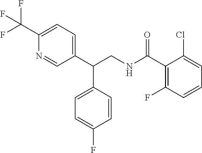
C1(C(NCC(C2=CC=C(C(F)(F)F)N=C2)C2=CC=C(F)C=C2)=O)=C(F)C=CC=C1Cl
